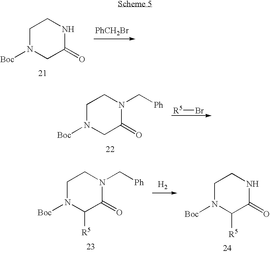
[PhCH2Br].C1N([Boc])CC(=O)NC1.C1N([Boc])CC(=O)N(C[Ph])C1.[R5]Br.C1N([Boc])C([R5])C(=O)N(C[Ph])C1.[H2].C1N([Boc])C([R5])C(=O)NC1
